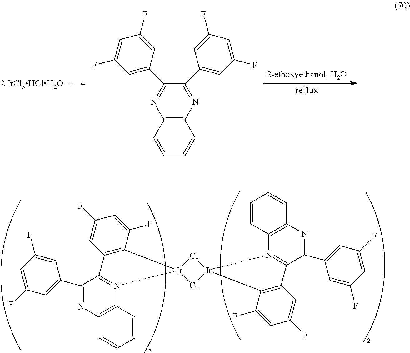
N1=C(C2=CC(F)=CC(F)=C2)C(C2=CC(F)=CC(F)=C2)=NC2=C1C=CC=C2.C1=C(F)C=C(C2=NC3=C(N4=C2C2=C(C(F)=CC(F)=C2)[Ir]42Cl[Ir]4(Cl2)N2=C(C(C5=CC(F)=CC(F)=C5)=NC5=C2C=CC=C5)C2=C4C(F)=CC(F)=C2)C=CC=C3)C=C1F
